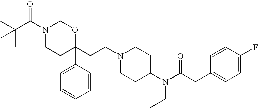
N1(C(C(C)(C)C)=O)CCC(CCN2CCC(N(CC)C(=O)CC3=CC=C(F)C=C3)CC2)(C2=CC=CC=C2)OC1
